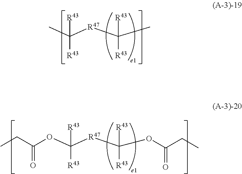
CC([R47]C(C)([R43])[R43])([R43])[R43].O(C([R47]C(OC(CC)=O)([R43])[R43])([R43])[R43])C(CC)=O
